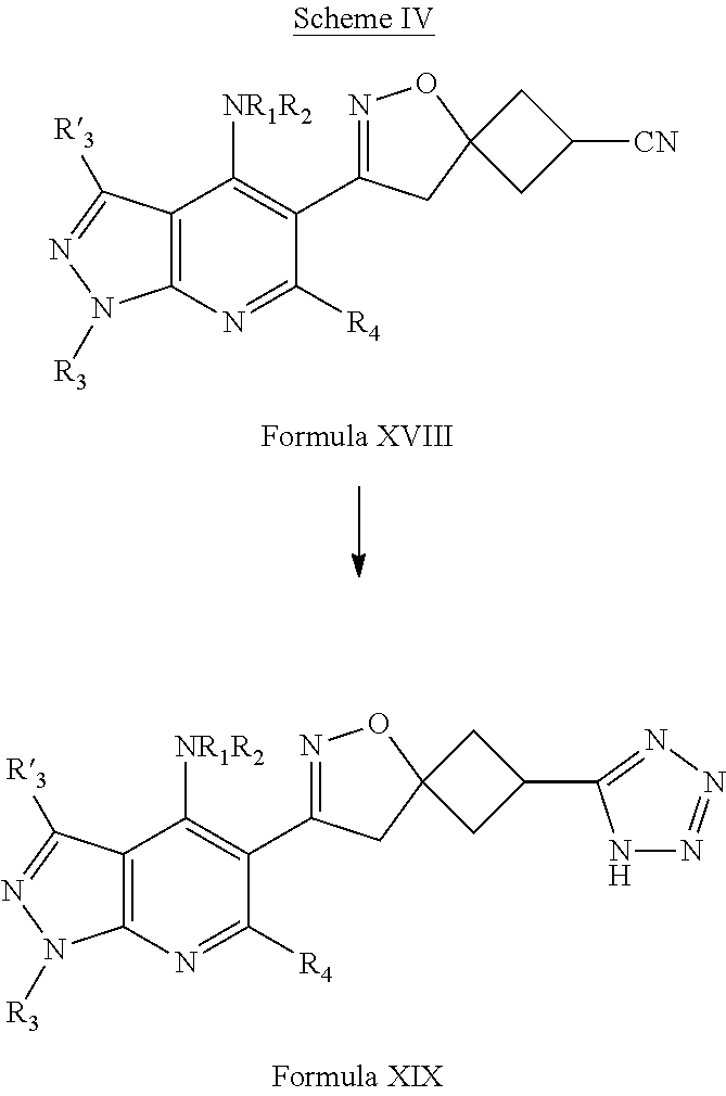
C12=C(N=C([R4])C(C3=NOC4(C3)CC([CN])C4)=C1[NR1R2])N([R3])N=C2[R3].C12=C(N=C([R4])C(C3=NOC4(C3)CC(C3=NN=NN3)C4)=C1[NR1R2])N([R3])N=C2[R3]
